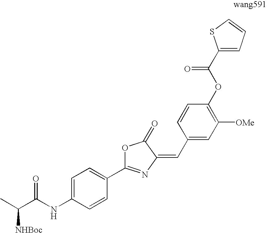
C1(C(OC2=C([OMe])C=C(C=C3C(=O)OC(C4=CC=C(NC(C(C)[NHBoc])=O)C=C4)=N3)C=C2)=O)=CC=CS1
